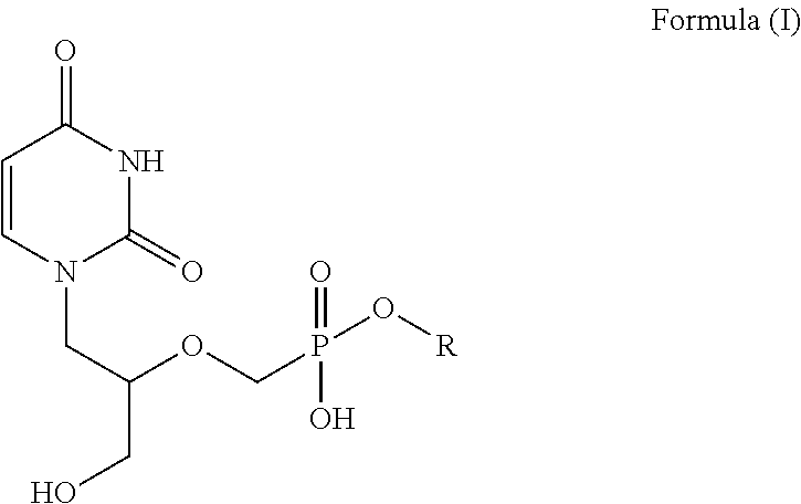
C1=CN(CC(OCP(O[R])(=O)O)CO)C(=O)NC1=O
